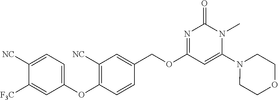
C1([NC])=CC=C(OC2=C([NC])C=C(COC3=NC(=O)N(C)C(N4CCOCC4)=C3)C=C2)C=C1[F3C]
